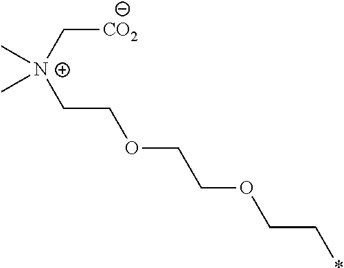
[CO2]C[N+](CCOCCOCC*)(C)C
